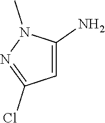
N1(C)N=C(Cl)C=C1N
